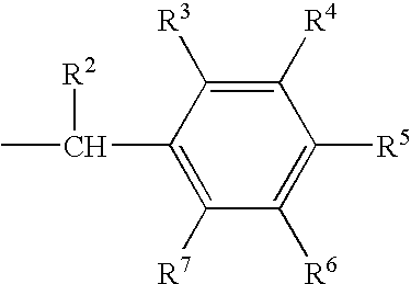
C1(C(C)[R2])=C([R7])C([R6])=C([R5])C([R4])=C1[R3]
